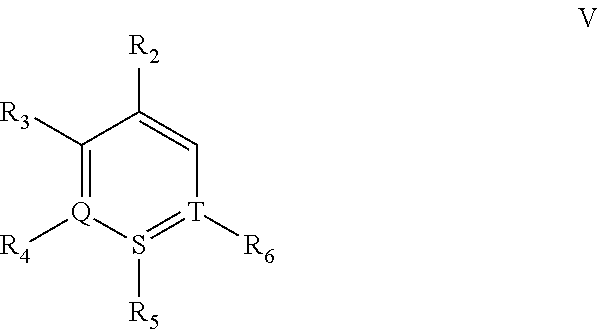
C1([R3])=[Q]([R4])S([R5])=[T]([R6])C=C1[R2]
